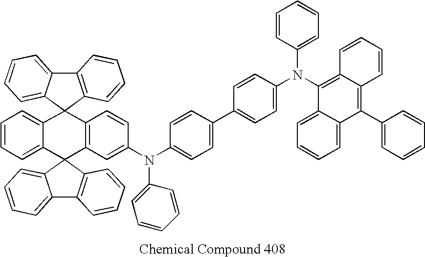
C12=CC=CC=C1C1(C3=C(C=CC(N(C4=CC=C(C5=CC=C(N(C6=C7C(=C(C8=CC=CC=C8)C8=CC=CC=C68)C=CC=C7)C6=CC=CC=C6)C=C5)C=C4)C4=CC=CC=C4)=C3)C23C2=CC=CC=C2C2=C3C=CC=C2)C2=C(C3=CC=CC=C31)C=CC=C2
